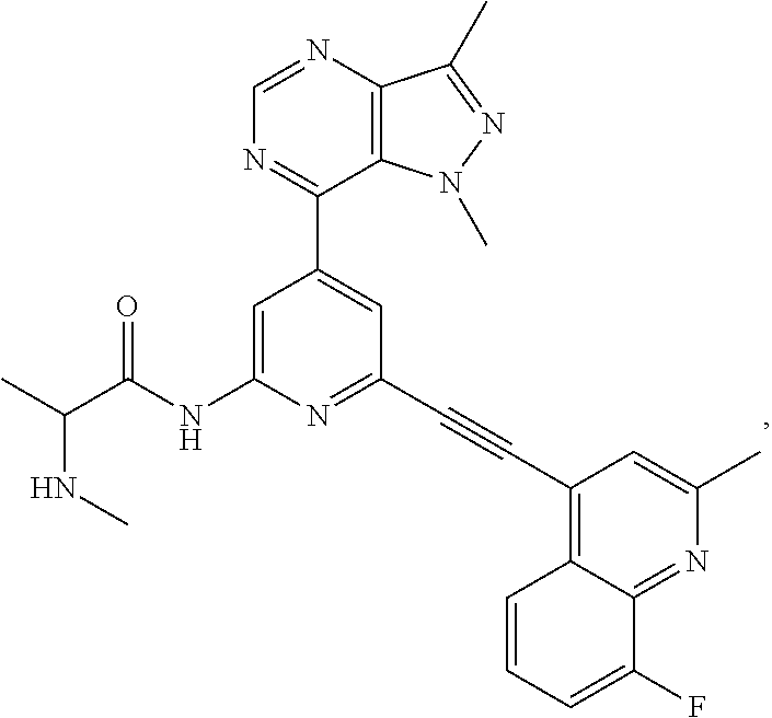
N(C(C)C(NC1=CC(C2=NC=NC3=C2N(C)N=C3C)=CC(C#CC2=C3C(=NC(C)=C2)C(F)=CC=C3)=N1)=O)C
